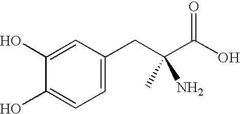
C1=C(CC(C(O)=O)(C)N)C=C(O)C(O)=C1
